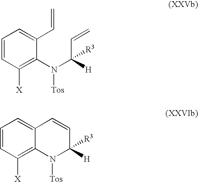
C1=CC([X])=C(N(C(C=C)([H])[R3])[Tos])C(C=C)=C1.C1=CC([X])=C2C(=C1)C=CC([H])([R3])N2[Tos]
